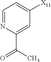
C1=NC(C(=O)C)=CC([X11])=C1
